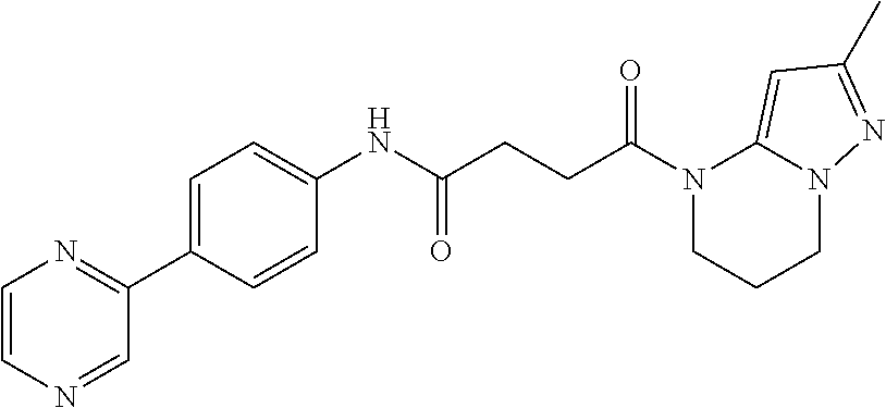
N1(C(=O)CCC(=O)NC2=CC=C(C3=NC=CN=C3)C=C2)CCCN2C1=CC(C)=N2
